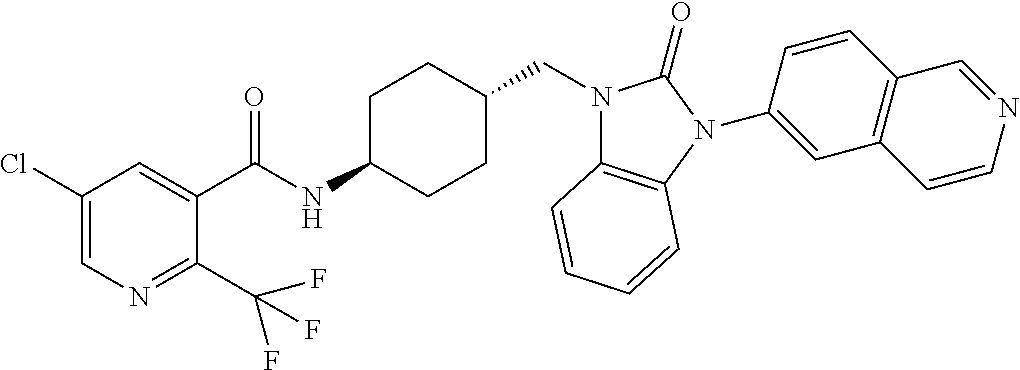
C1(Cl)=CN=C(C(F)(F)F)C(C(NC2CCC(CN3C4=C(N(C5=CC6=C(C=C5)C=NC=C6)C3=O)C=CC=C4)CC2)=O)=C1
